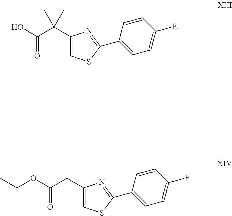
C1(C(C(=O)O)(C)C)=CSC(C2=CC=C(F)C=C2)=N1.C1(CC(=O)OCC)=CSC(C2=CC=C(F)C=C2)=N1
